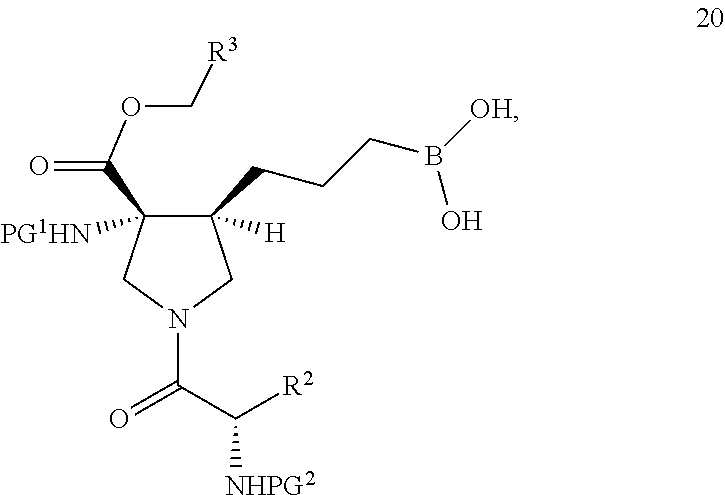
C1(C(=O)OC[R3])([PG1HN])C(CCCB([OH])O)([H])CN(C(C([R2])[NHPG2])=O)C1
